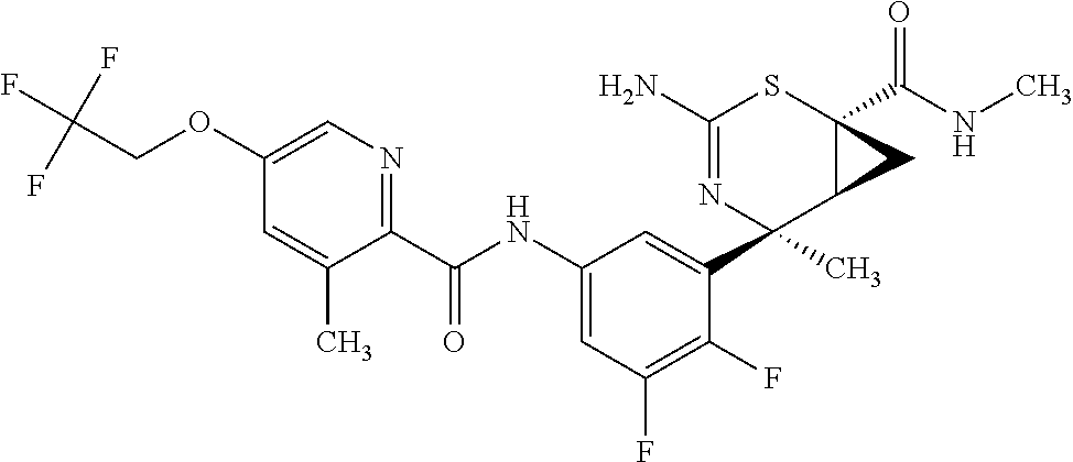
C1(N)=NC(C2=CC(NC(C3=NC=C(OCC(F)(F)F)C=C3C)=O)=CC(F)=C2F)(C)C2C(C(NC)=O)(S1)C2
